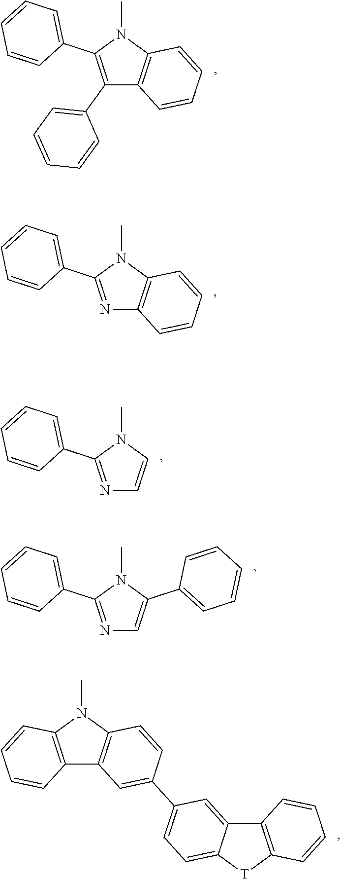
CN1C(C2=CC=CC=C2)=C(C2=CC=CC=C2)C2=C1C=CC=C2.CN1C(C2=CC=CC=C2)=NC2=C1C=CC=C2.CN1C(C2=CC=CC=C2)=NC=C1.CN1C(C2=CC=CC=C2)=NC=C1C1=CC=CC=C1.CN1C2=C(C3=C1C=CC(C1=CC=C4C(=C1)C1=C([T]4)C=CC=C1)=C3)C=CC=C2
